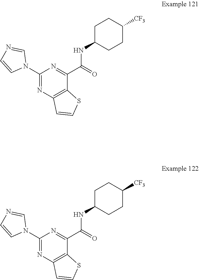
C1(N2C=NC=C2)=NC2=C(C(C(=O)NC3CCC([CF3])CC3)=N1)SC=C2.C1(N2C=NC=C2)=NC2=C(C(C(=O)NC3CCC([CF3])CC3)=N1)SC=C2
